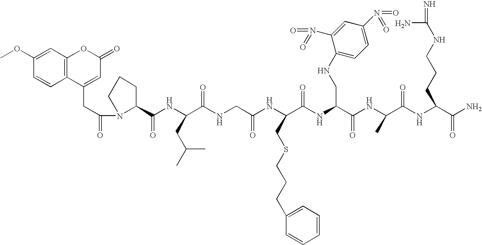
C1=C(OC)C=CC2=C1OC(=O)C=C2CC(=O)N1C(C(NC(C(NCC(NC(C(NC(C(NC(C(NC(C(N)=O)CCCNC(N)=N)=O)C)=O)CNC2=CC=C(N(=O)=O)C=C2N(=O)=O)=O)CSCCCC2=CC=CC=C2)=O)=O)CC(C)C)=O)CCC1
